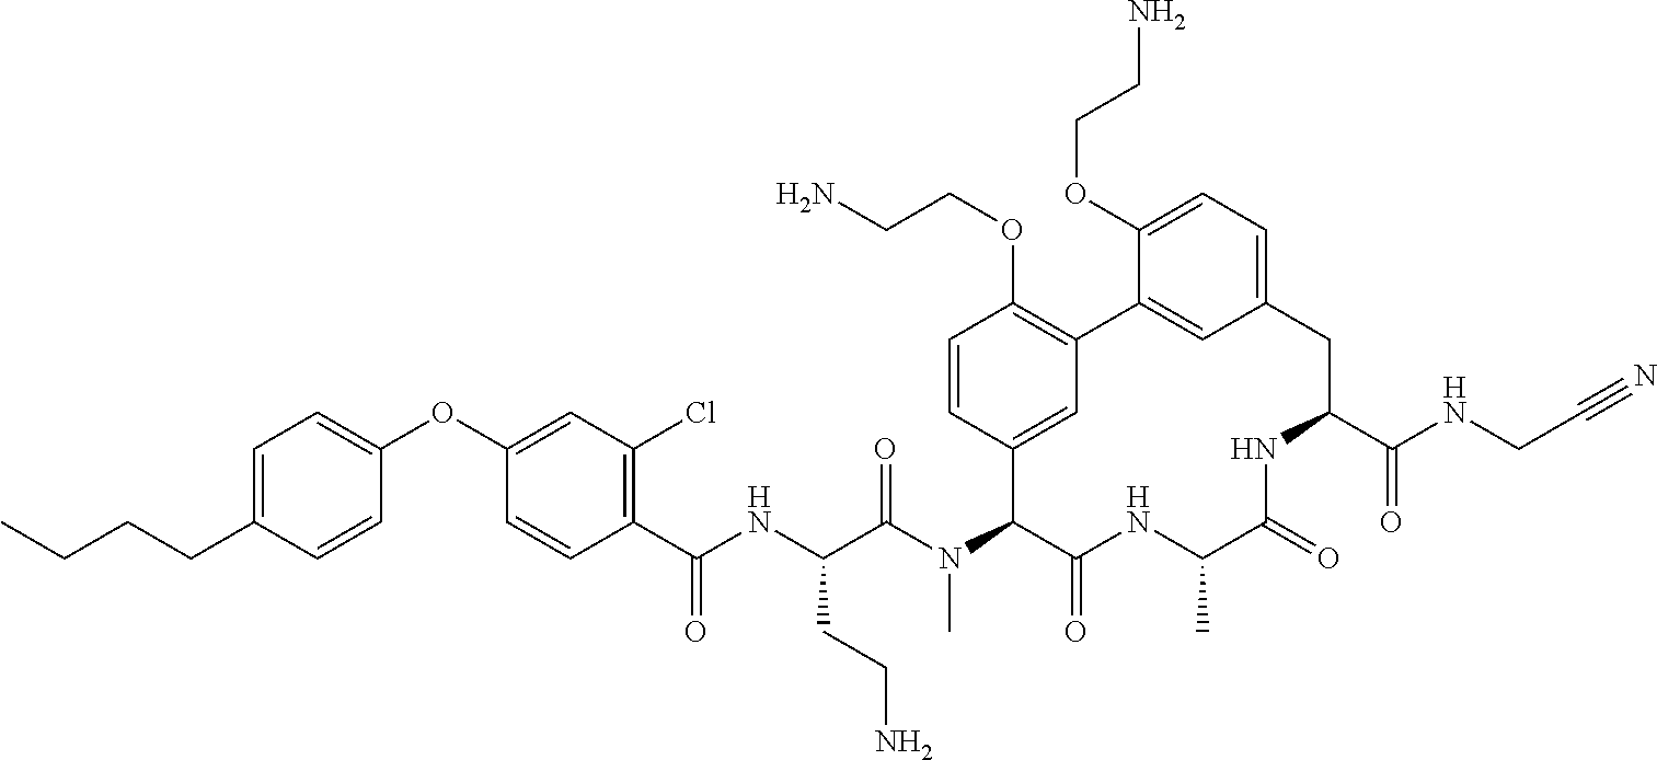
C1(C(NC(C(N(C2C(=O)NC(C)C(=O)NC(C(NCC#N)=O)CC3=CC=C(OCCN)C(=C3)C3=C(OCCN)C=CC2=C3)C)=O)CCN)=O)=C(Cl)C=C(OC2=CC=C(CCCC)C=C2)C=C1
